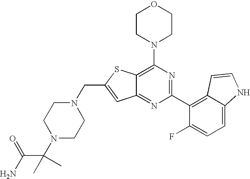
N1(CC2=CC3=NC(C4=C5C(=CC=C4F)NC=C5)=NC(N4CCOCC4)=C3S2)CCN(C(C(=O)N)(C)C)CC1
